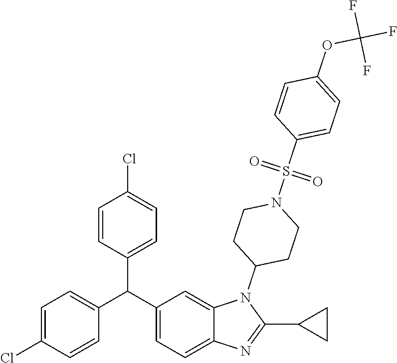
C1(C(C2=CC=C3C(=C2)N(C2CCN(S(C4=CC=C(OC(F)(F)F)C=C4)(=O)=O)CC2)C(C2CC2)=N3)C2=CC=C(Cl)C=C2)=CC=C(Cl)C=C1
